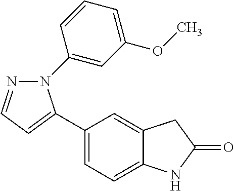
C1(C2=CC=NN2C2=CC(OC)=CC=C2)=CC=C2C(=C1)CC(=O)N2
